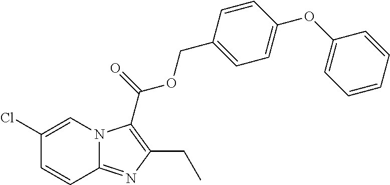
C1(Cl)=CN2C(=NC(CC)=C2C(=O)OCC2=CC=C(OC3=CC=CC=C3)C=C2)C=C1
